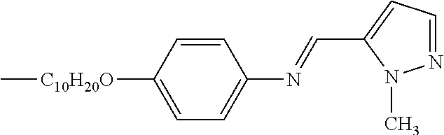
N1=CC=C(C=NC2=CC=C([C10H20O]C)C=C2)N1C
